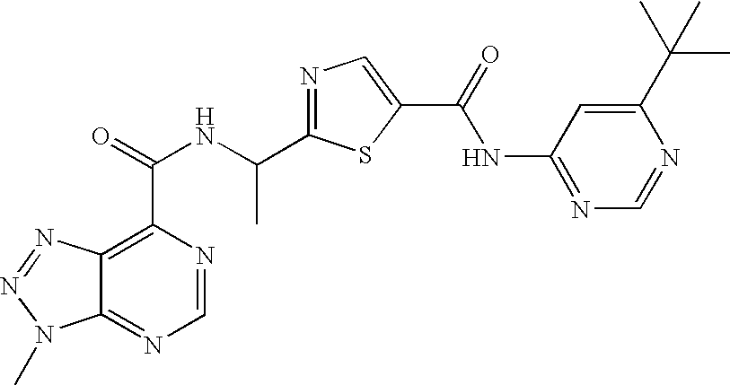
C12=NC=NC(C(=O)NC(C3=NC=C(C(=O)NC4=NC=NC(C(C)(C)C)=C4)S3)C)=C1N=NN2C
